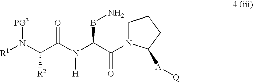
C1N(C(=O)C(BN)N(C(C(N([PG3])[R1])[R2])=O)[H])C([A][Q])CC1
